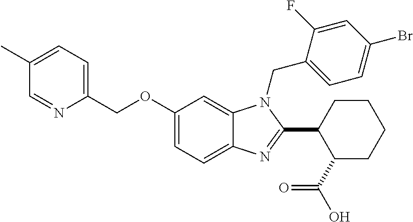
C1(OCC2=CC=C(C)C=N2)=CC=C2C(=C1)N(CC1=CC=C(Br)C=C1F)C(C1C(C(O)=O)CCCC1)=N2
